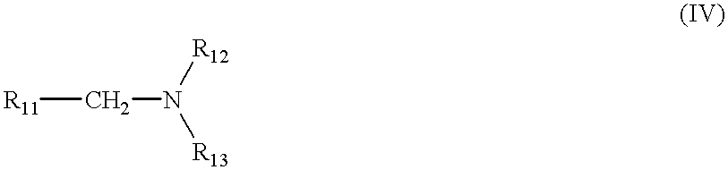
[R11]CN([R12])[R13]
